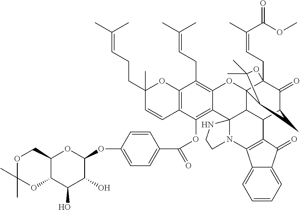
C12=C(C(OC(C3=CC=C(OC4C(O)C(O)C5C(O4)COC(C)(C)O5)C=C3)=O)=C3C(=C1CC=C(C)C)OC14C5C36N(CCN6)C3=C(C5C5C(=O)C1(CC=C(C)C(OC)=O)OC(C)(C)C4C5)C(=O)C1=CC=CC=C13)C=CC(CCC=C(C)C)(C)O2
